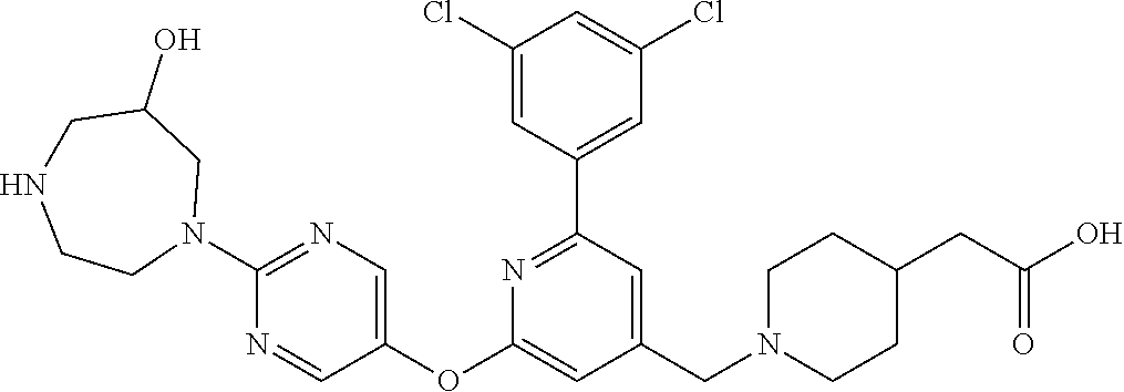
C1(Cl)=CC(C2=NC(OC3=CN=C(N4CC(O)CNCC4)N=C3)=CC(CN3CCC(CC(O)=O)CC3)=C2)=CC(Cl)=C1
